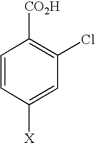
C1=CC([X])=CC(Cl)=C1[CO2H]
